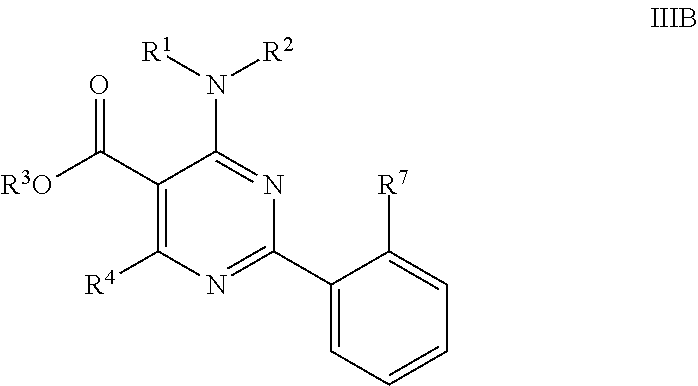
C1(C([R3O])=O)=C([R4])N=C(C2=CC=CC=C2[R7])N=C1N([R1])[R2]
